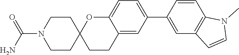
C12=CC(C3=CC4=C(C=C3)N(C)C=C4)=CC=C1OC1(CC2)CCN(C(N)=O)CC1
